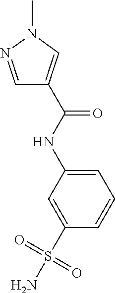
C1=NN(C)C=C1C(NC1=CC=CC(S(N)(=O)=O)=C1)=O
